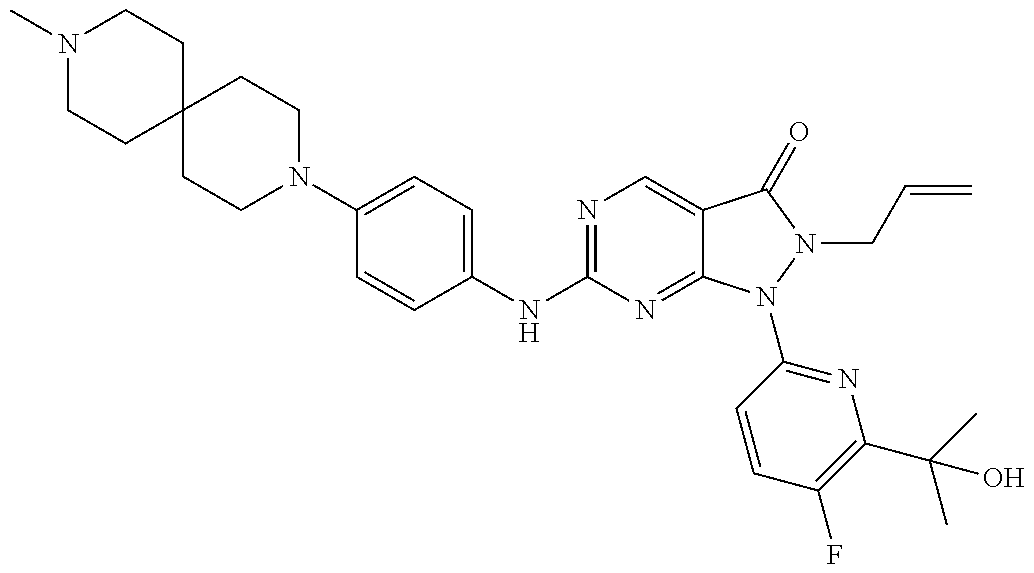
N1(C)CCC2(CC1)CCN(C1=CC=C(NC3=NC=C4C(=N3)N(C3=NC(C(C)(C)O)=C(F)C=C3)N(CC=C)C4=O)C=C1)CC2
